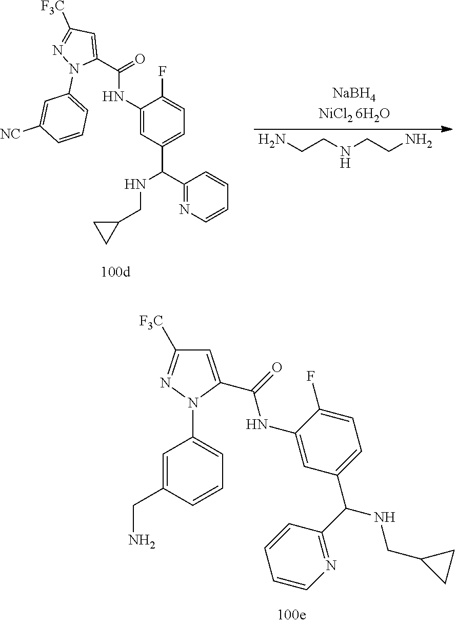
C1=C(C(=O)NC2=CC(C(C3=NC=CC=C3)NCC3CC3)=CC=C2F)N(C2=CC=CC(CN)=C2)N=C1[F3C].NCCNCCN.C1(C(=O)NC2=CC(C(C3=NC=CC=C3)NCC3CC3)=CC=C2F)=CC([F3C])=NN1C1=CC=CC([NC])=C1
